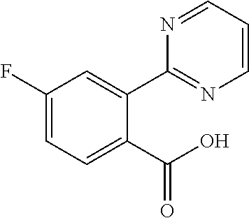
C1(F)=CC=C(C(O)=O)C(C2=NC=CC=N2)=C1
